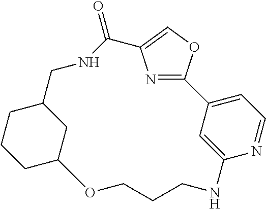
N1=C2OC=C1C(=O)NCC1CC(OCCCNC3=CC2=CC=N3)CCC1
